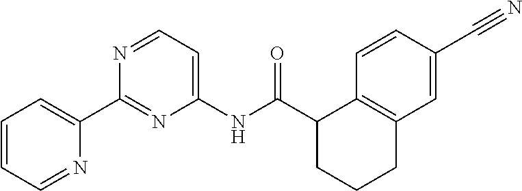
C1=CC=NC(C2=NC(NC(C3C4=C(C=C(C#N)C=C4)CCC3)=O)=CC=N2)=C1
